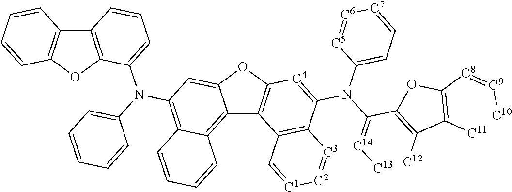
C12=C3C(=C(N(C4=CC=CC5=C4OC4=C5C=CC=C4)C4=CC=CC=C4)C=C1OC1=C2C2=C(C(N(C4=CC=[C7][C6]=[C5]4)C(=[C14][C13])C4=C([C12])C([C11])=C([C8]=[C9][C10])O4)=[C4]1)[C3]=[C2][C1]=C2)C=CC=C3
